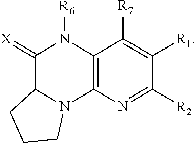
C12=C(N=C([R2])C([R1])=C1[R7])N1C(C(=[X])N2[R6])CCC1
